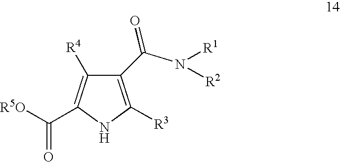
C1(C([R5O])=O)=C([R4])C(C(N([R1])[R2])=O)=C([R3])N1
